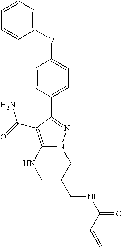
C1N2C(=C(C(=O)N)C(C3=CC=C(OC4=CC=CC=C4)C=C3)=N2)NCC1CNC(=O)C=C
